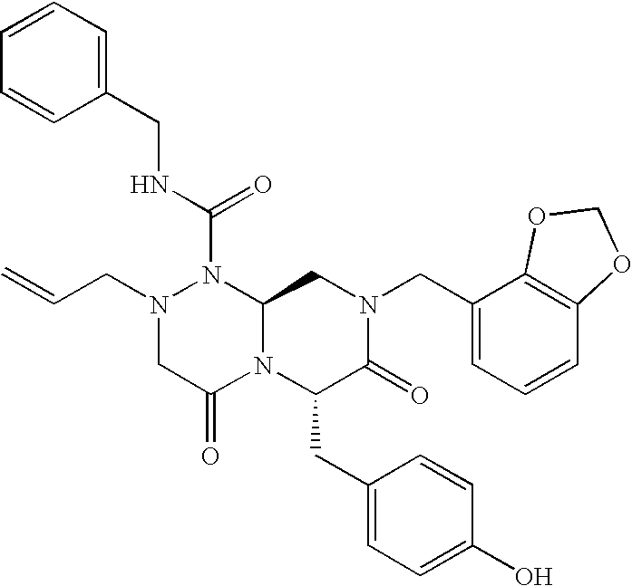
N1(CC=C)CC(=O)N2C(N1C(NCC1=CC=CC=C1)=O)CN(CC1=CC=CC3=C1OCO3)C(=O)C2CC1=CC=C(O)C=C1
